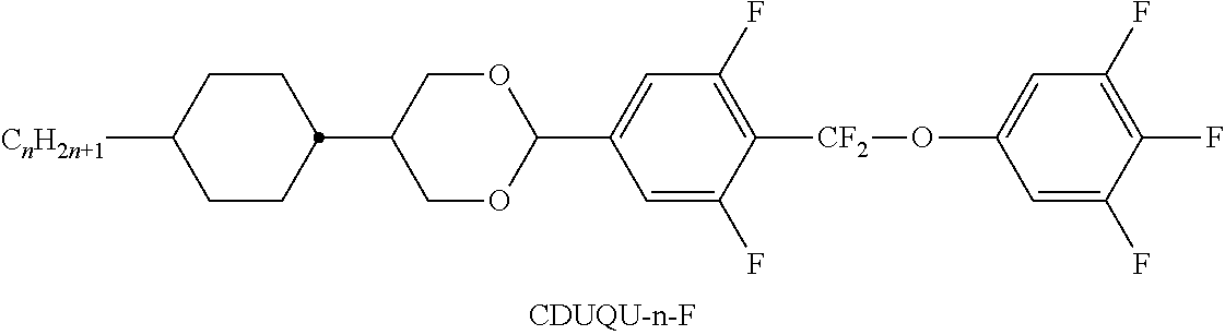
[CnH2n+1]C1CCC(C2COC(C3=CC(F)=C([CF2]OC4=CC(F)=C(F)C(F)=C4)C(F)=C3)OC2)CC1
